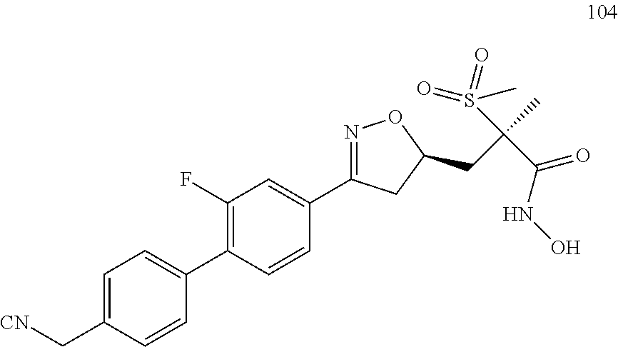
C1(F)=C(C2=CC=C(C[CN])C=C2)C=CC(C2=NOC(CC(C(NO)=O)(S(=O)(C)=O)C)C2)=C1
